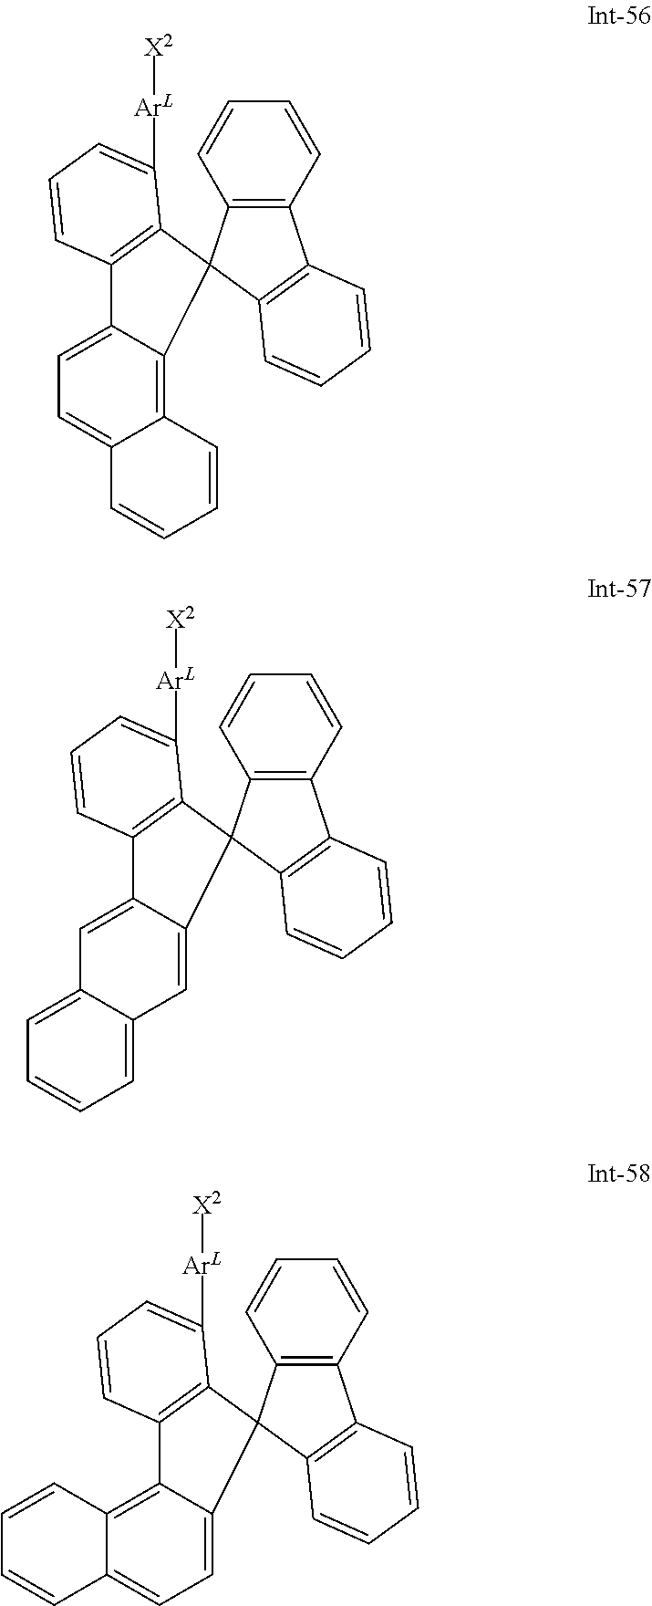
C12=CC=C3C(=C1C1(C4=C2C=CC=C4[ArL][X2])C2=C(C4=C1C=CC=C4)C=CC=C2)C=CC=C3.C12=CC3=CC=CC=C3C=C1C1(C3=C2C=CC=C3[ArL][X2])C2=C(C3=C1C=CC=C3)C=CC=C2.C12=C3C(=CC=C1C1(C4=C2C=CC=C4[ArL][X2])C2=C(C4=C1C=CC=C4)C=CC=C2)C=CC=C3
